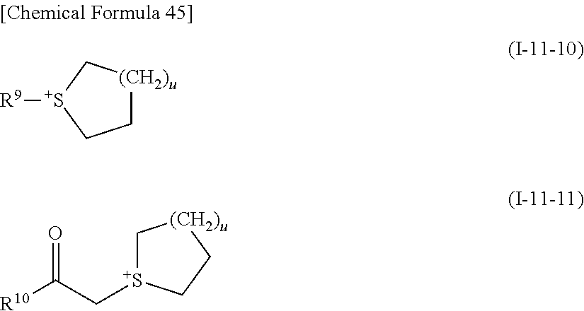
C1[(CH2)u]C[S+]([R9])C1.C1[S+](CC([R10])=O)CC[(CH2)u]1
